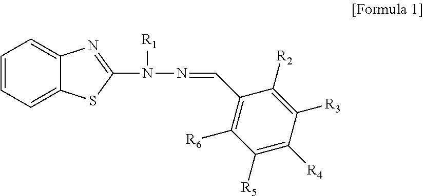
C1=CC=C2C(=C1)N=C(N([R1])N=CC1=C([R6])C([R5])=C([R4])C([R3])=C1[R2])S2
